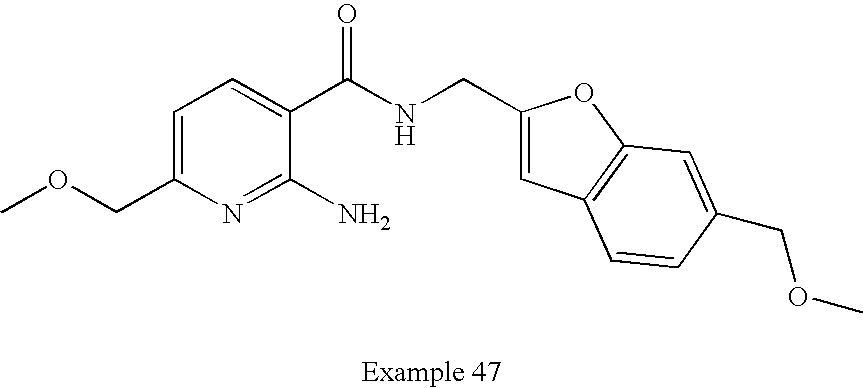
C1=C(COC)N=C(N)C(C(NCC2=CC3=C(O2)C=C(COC)C=C3)=O)=C1
